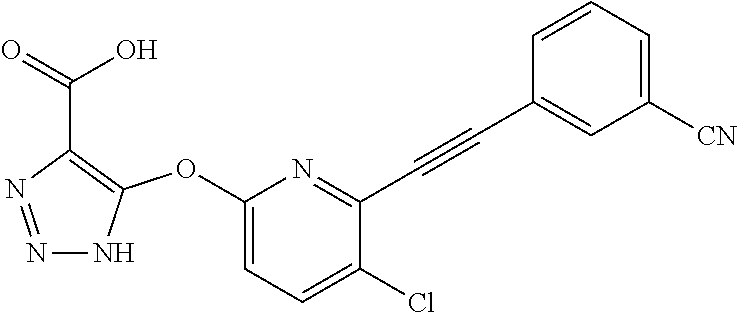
C1(OC2=C(C(=O)O)N=NN2)=CC=C(Cl)C(C#CC2=CC([CN])=CC=C2)=N1
